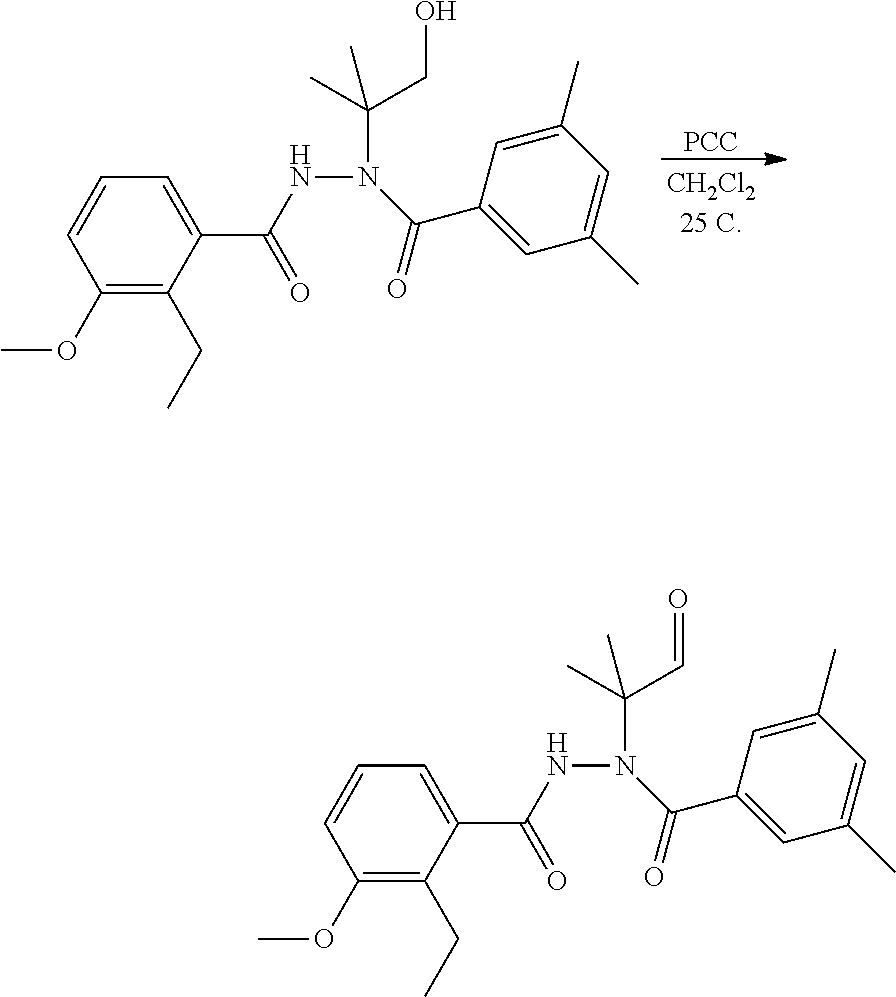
[PCC].N(N(C(C1=CC(C)=CC(C)=C1)=O)C(C)(CO)C)C(C1=CC=CC(OC)=C1CC)=O.N(N(C(C1=CC(C)=CC(C)=C1)=O)C(C)(C=O)C)C(C1=CC=CC(OC)=C1CC)=O
